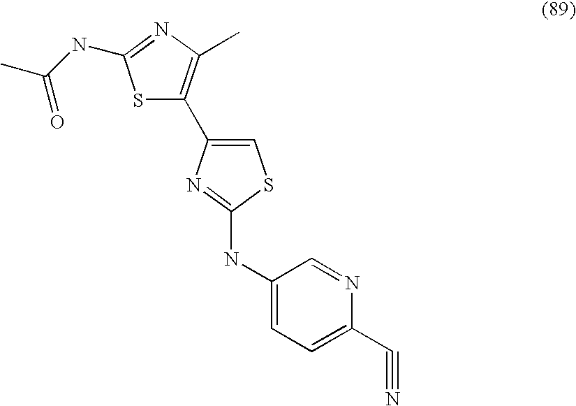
S1C(C2=CSC(NC3=CC=C(C#N)N=C3)=N2)=C(C)N=C1NC(C)=O
